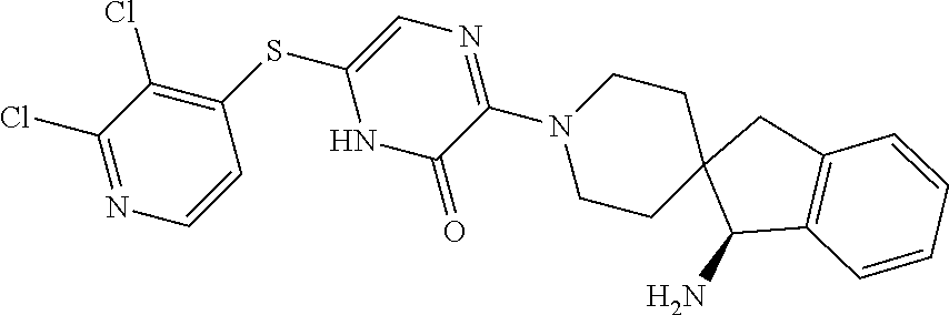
C1(Cl)=NC=CC(SC2=CN=C(N3CCC4(CC3)C(N)C3=C(C4)C=CC=C3)C(=O)N2)=C1Cl
